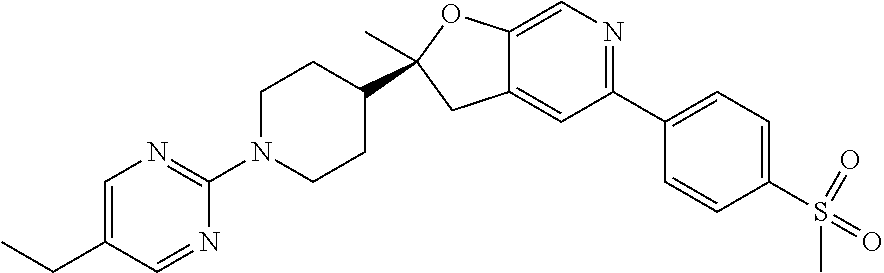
C12=CC(C3=CC=C(S(C)(=O)=O)C=C3)=NC=C1OC(C1CCN(C3=NC=C(CC)C=N3)CC1)(C)C2
